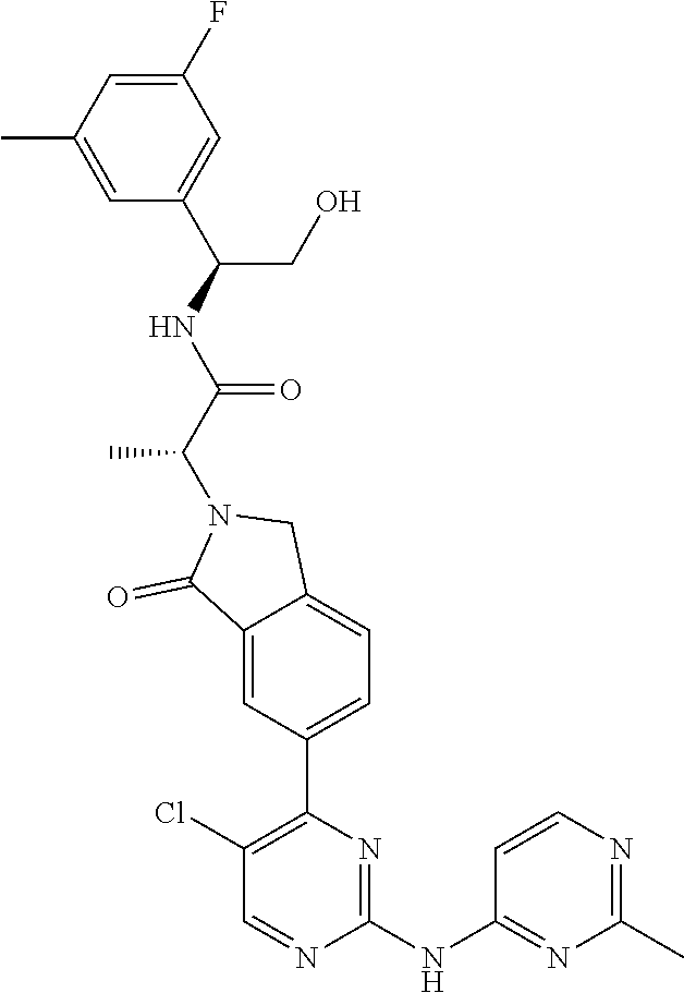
C1=C(C)C=C(F)C=C1C(NC(C(N1C(=O)C2=CC(C3=C(Cl)C=NC(NC4=NC(C)=NC=C4)=N3)=CC=C2C1)C)=O)CO
